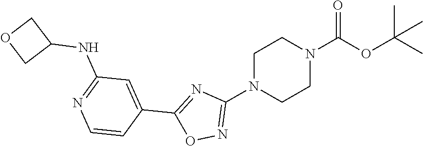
N1(C2=NOC(C3=CC(NC4COC4)=NC=C3)=N2)CCN(C(=O)OC(C)(C)C)CC1
